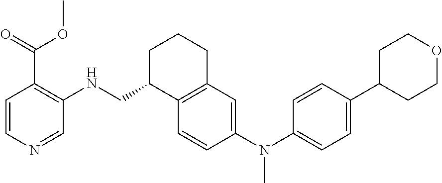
C1=CC(N(C2=CC=C(C3CCOCC3)C=C2)C)=CC2=C1C(CNC1=C(C(OC)=O)C=CN=C1)CCC2
